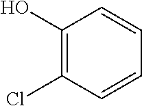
C1(O)=C(Cl)C=CC=C1
